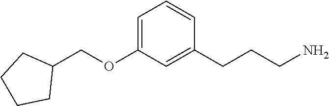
C1=C(OCC2CCCC2)C=C(CCCN)C=C1
